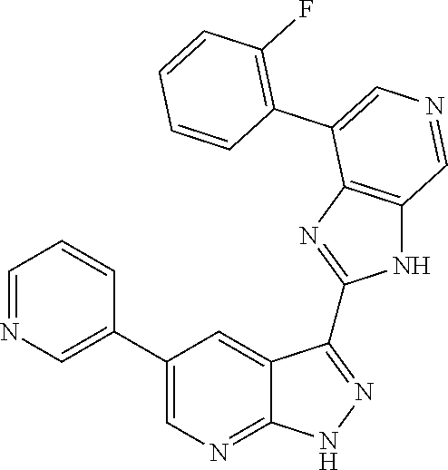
C1=NC=C(C2=CN=C3C(=C2)C(C2=NC4=C(N2)C=NC=C4C2=C(F)C=CC=C2)=NN3)C=C1
